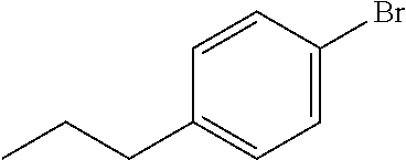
C1=C(Br)C=CC(CCC)=C1
